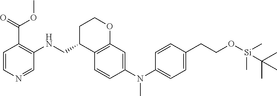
C(CO[Si](C)(C)C(C)(C)C)C1=CC=C(N(C2=CC3=C(C=C2)C(CNC2=C(C(OC)=O)C=CN=C2)CCO3)C)C=C1
